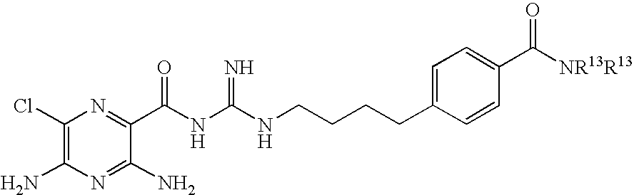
C1(Cl)=C(N)N=C(N)C(C(NC(NCCCCC2=CC=C(C([NR13R13])=O)C=C2)=N)=O)=N1
